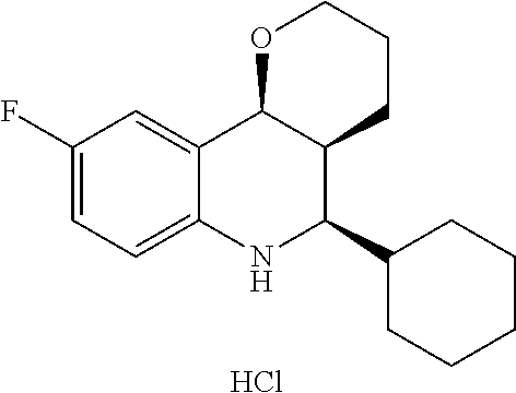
C12=CC(F)=CC=C1NC(C1CCCCC1)C1C2OCCC1.Cl
